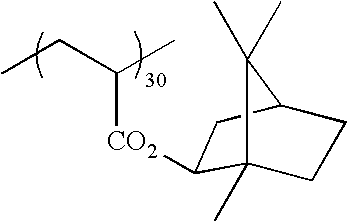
CCC(C)[CO2]C1C2(C)CCC(C2(C)C)C1
